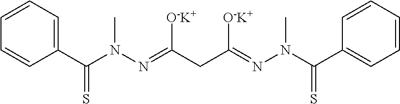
C1=CC=C(C(N(N=C(CC(=NN(C(C2=CC=CC=C2)=S)C)[O-K+])[O-K+])C)=S)C=C1
